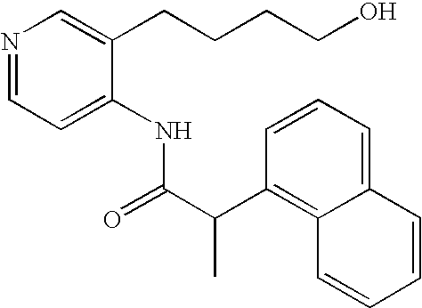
C1=CC=C2C(=C1C(C(=O)NC1=CC=NC=C1CCCCO)C)C=CC=C2
